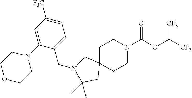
C1C2(CCN(C(OC([CF3])[CF3])=O)C1)CN(CC1=CC=C([F3C])C=C1N1CCOCC1)C(C)(C)C2
